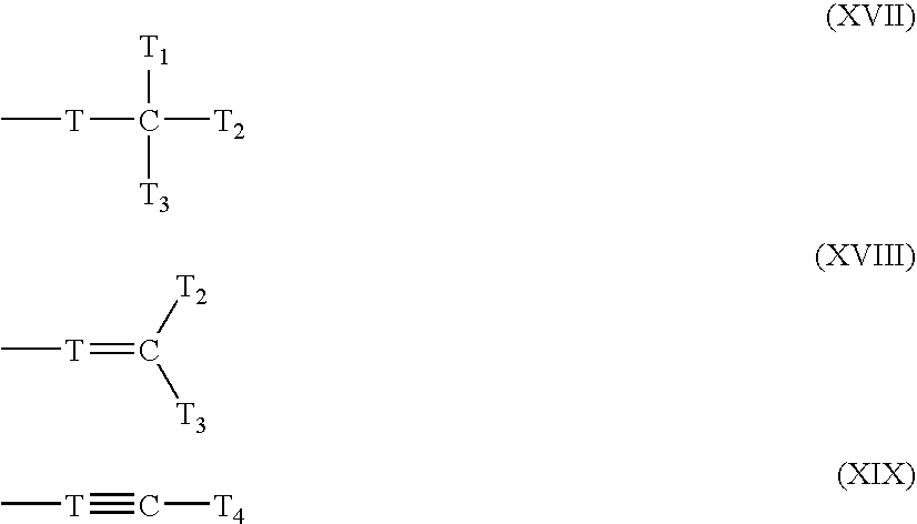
C[T]C([T2])([T3])[T1].C[T]=C([T2])[T3].C[T]#C[T4]
